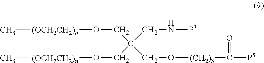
O(CC(CO[(CH2)3]C([P5])=O)(CN[P3])CO[(OCH2CH2)n]C)[(OCH2CH2)n]C
